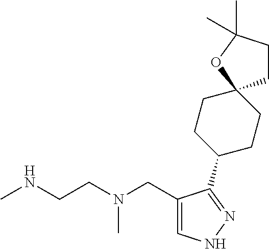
CNCCN(CC1=CNN=C1C1CCC2(CC1)CCC(C)(C)O2)C
